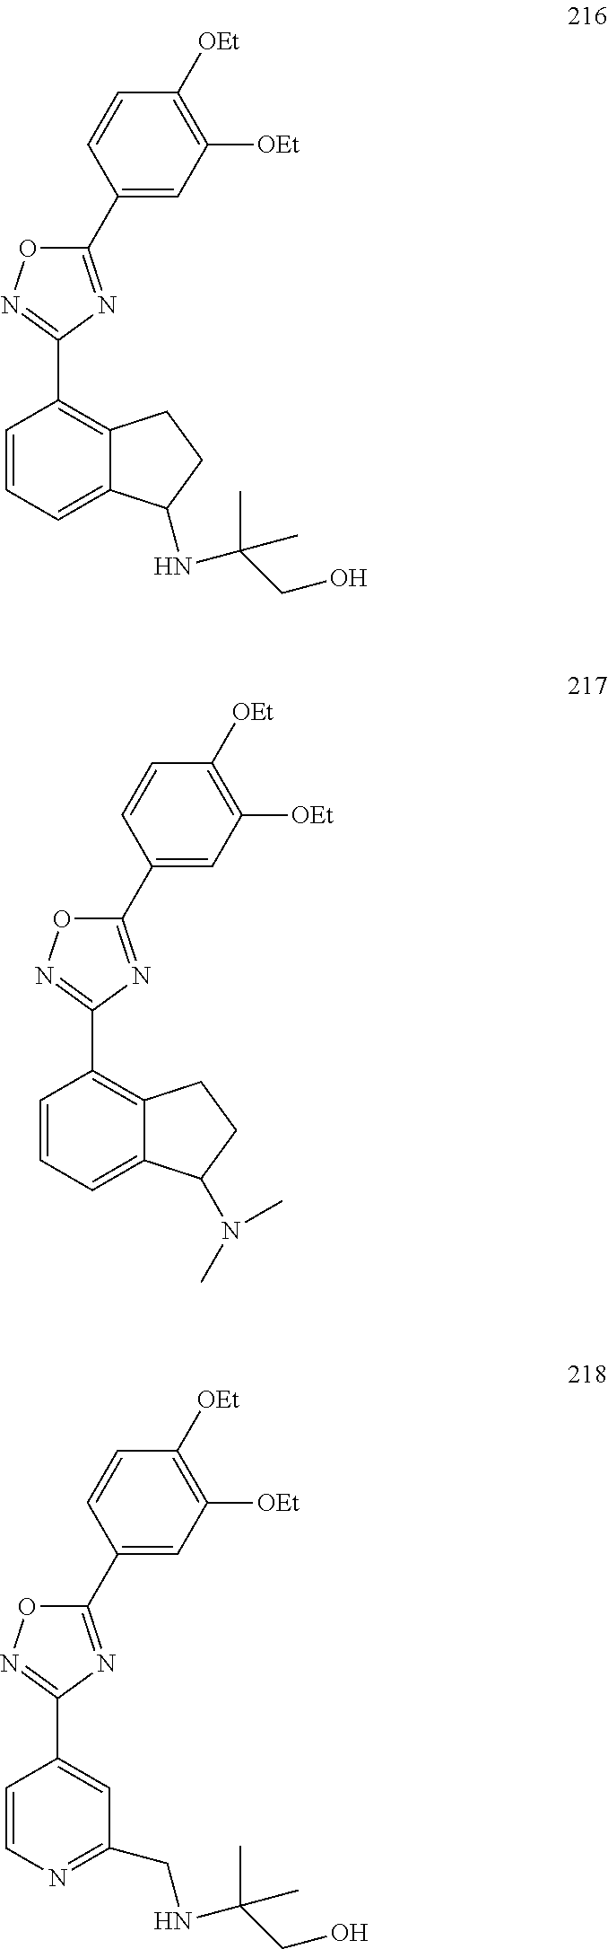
C1(C2=NC(C3=C4C(=CC=C3)C(NC(CO)(C)C)CC4)=NO2)=CC([OEt])=C([OEt])C=C1.C1(C2=NC(C3=C4C(=CC=C3)C(N(C)C)CC4)=NO2)=CC([OEt])=C([OEt])C=C1.C1(C2=NC(C3=CC(CNC(CO)(C)C)=NC=C3)=NO2)=CC([OEt])=C([OEt])C=C1
